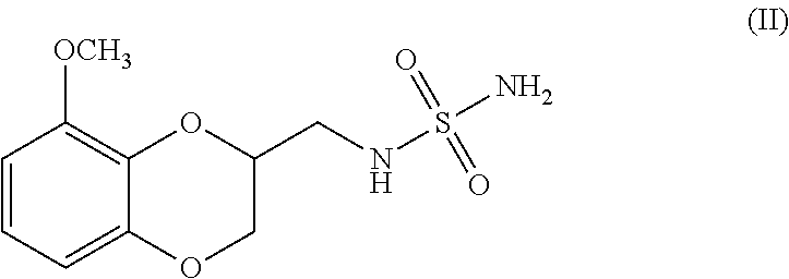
C1=CC=C2C(=C1[OCH3])OC(CNS(N)(=O)=O)CO2
